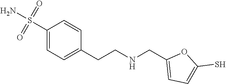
C1(S(N)(=O)=O)=CC=C(CCNCC2=CC=C(S)O2)C=C1
